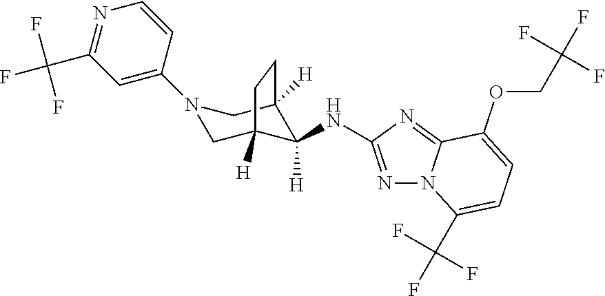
C1(N2CC3([H])C(NC4=NN5C(=N4)C(OCC(F)(F)F)=CC=C5C(F)(F)F)([H])C([H])(C2)CC3)=CC(C(F)(F)F)=NC=C1
